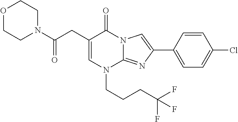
C1=C(CC(N2CCOCC2)=O)C(=O)N2C(=NC(C3=CC=C(Cl)C=C3)=C2)N1CCCC(F)(F)F
